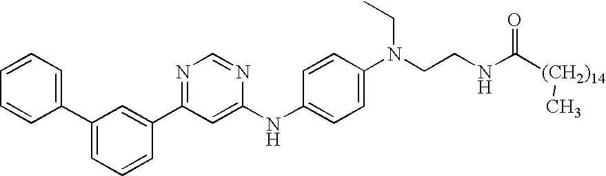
C1=CC(C2=CC=CC(C3=NC=NC(NC4=CC=C(N(CCNC([(CH2)14]C)=O)CC)C=C4)=C3)=C2)=CC=C1
